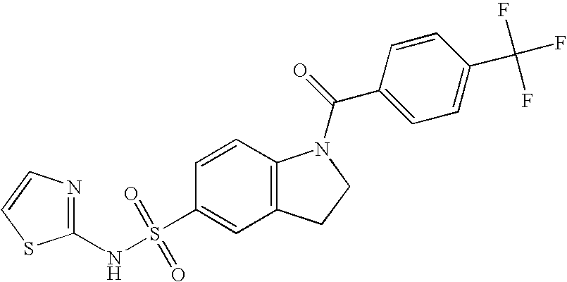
C1=CC2=C(C=C1S(NC1=NC=CS1)(=O)=O)CCN2C(=O)C1=CC=C(C(F)(F)F)C=C1
